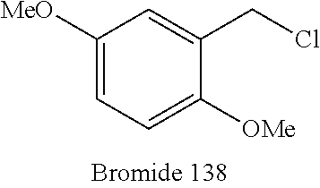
C1([OMe])=CC=C([OMe])C(CCl)=C1
